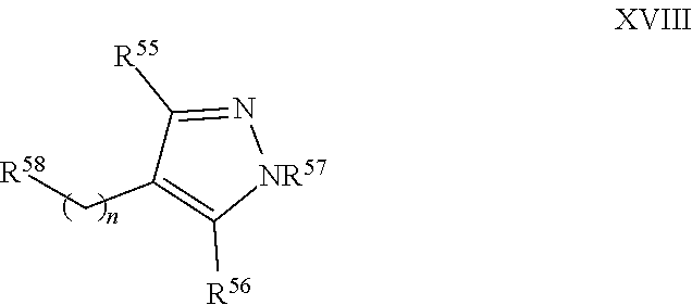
C1([R55])=N[NR57]C([R56])=C1C[R58]
